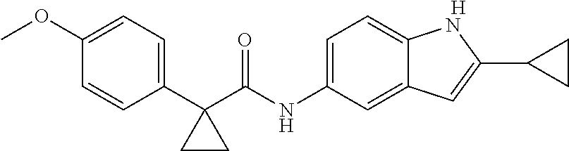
[H].C1(OC)=CC=C(C2(C(NC3=CC=C4C(=C3)C=C(C3CC3)N4)=O)CC2)C=C1
